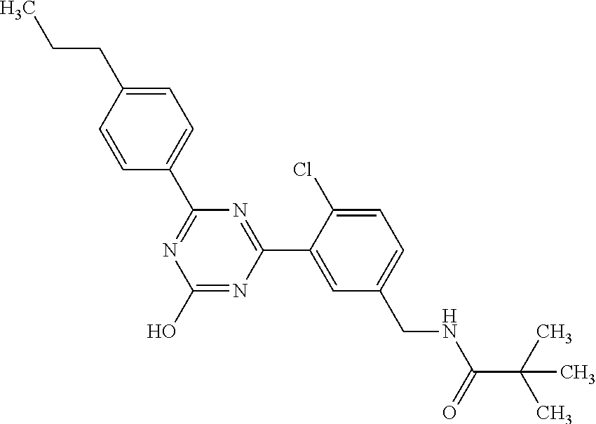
OC1=NC(C2=CC(CNC(=O)C(C)(C)C)=CC=C2Cl)=NC(C2=CC=C(CCC)C=C2)=N1
